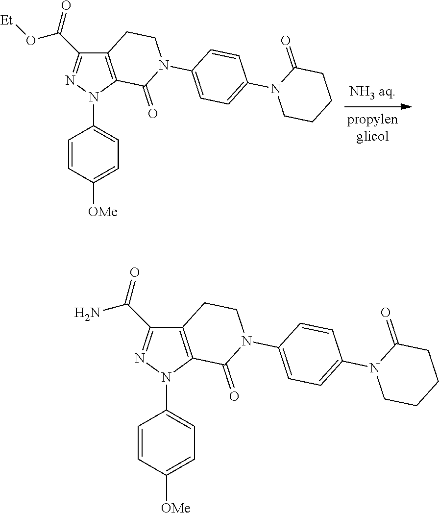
C1=CC([OMe])=CC=C1N1C2=C(C(C(O[Et])=O)=N1)CCN(C1=CC=C(N3CCCCC3=O)C=C1)C2=O.C1=CC([OMe])=CC=C1N1C2=C(C(C(N)=O)=N1)CCN(C1=CC=C(N3CCCCC3=O)C=C1)C2=O
